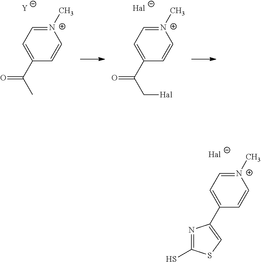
O=C(C1=CC=[N+](C)C=C1)C.[Y].O=C(C1=CC=[N+](C)C=C1)C[Hal].[Hal].[Hal].C1(C2=CSC(S)=N2)=CC=[N+](C)C=C1
